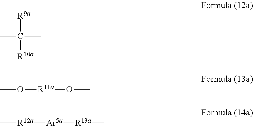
[R9a]C([R10a])(C)C.CO[R11a]OC.C[R12a][Ar5a][R13a]C
